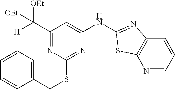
C1=CC=C(CSC2=NC(NC3=NC4=C(N=CC=C4)S3)=CC(C([OEt])([H])[OEt])=N2)C=C1
